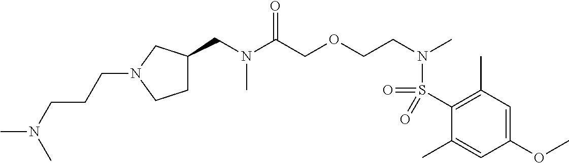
N(CCCN1CCC(CN(C(COCCN(C)S(C2=C(C)C=C(OC)C=C2C)(=O)=O)=O)C)C1)(C)C
